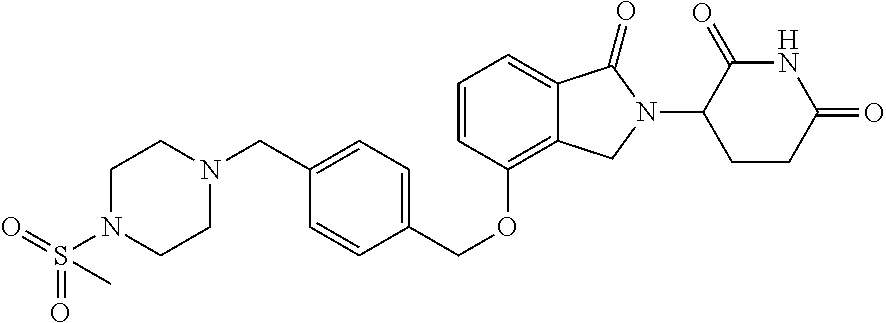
C1CN(CC2=CC=C(COC3=C4C(=CC=C3)C(=O)N(C3CCC(=O)NC3=O)C4)C=C2)CCN1S(=O)(=O)C
